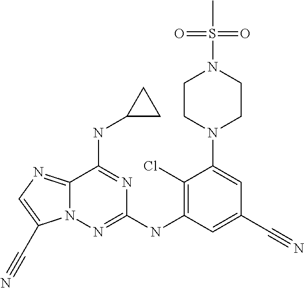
C1(Cl)=C(NC2=NN3C(=NC=C3C#N)C(NC3CC3)=N2)C=C(C#N)C=C1N1CCN(S(C)(=O)=O)CC1
